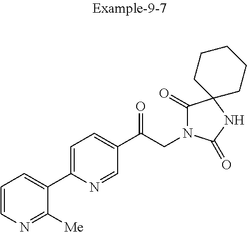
C1=CN=C([Me])C(C2=CC=C(C(CN3C(=O)C4(NC3=O)CCCCC4)=O)C=N2)=C1
